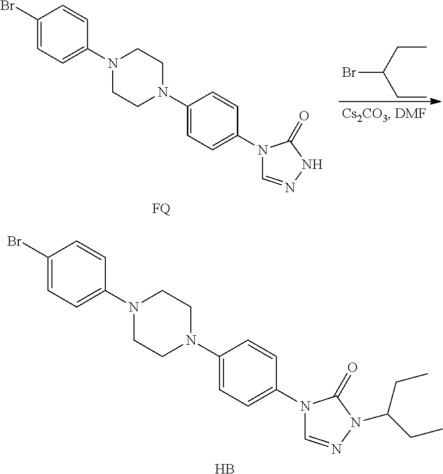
B.C1(Br)=CC=C(N2CCN(C3=CC=C(N4C=NN(C(CC)CC)C4=O)C=C3)CC2)C=C1.[FQ].C1(Br)=CC=C(N2CCN(C3=CC=C(N4C=NNC4=O)C=C3)CC2)C=C1.CCC(CC)Br
